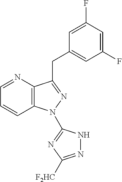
C1=NC2=C(C=C1)N(C1=NC([F2HC])=NN1)N=C2CC1=CC(F)=CC(F)=C1
